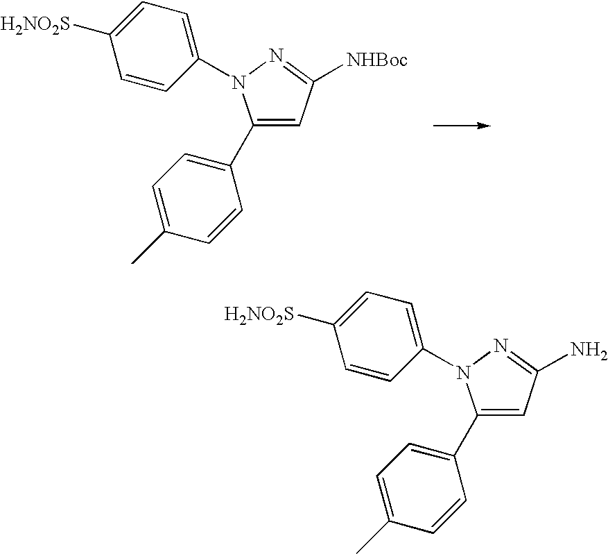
C1([H2NO2S])=CC=C(N2C(C3=CC=C(C)C=C3)=CC([NHBoc])=N2)C=C1.C1([H2NO2S])=CC=C(N2C(C3=CC=C(C)C=C3)=CC(N)=N2)C=C1
